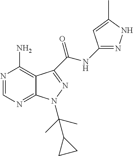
N1=CN=C2C(=C1N)C(C(NC1=NNC(C)=C1)=O)=NN2C(C)(C)C1CC1
